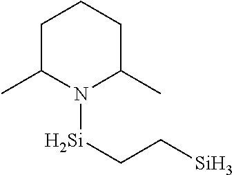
N1([Si]CC[Si])C(C)CCCC1C
